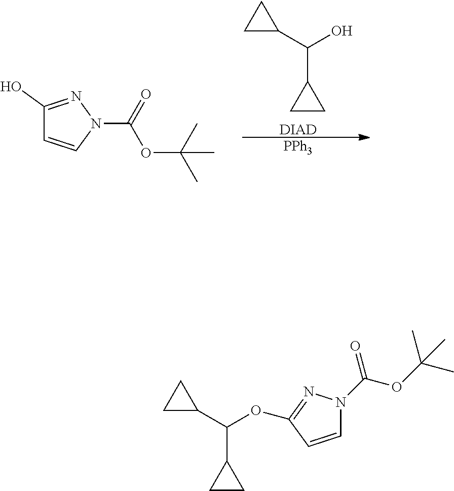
C(C1CC1)(C1CC1)O.[DIAD].[PPh3].C1(O)=NN(C(=O)OC(C)(C)C)C=C1.C(C1CC1)(C1CC1)OC1=NN(C(OC(C)(C)C)=O)C=C1
